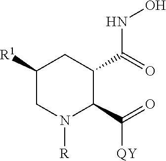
C1([R1])CN([R])C(C(=O)[QY])C(C(=O)NO)C1
